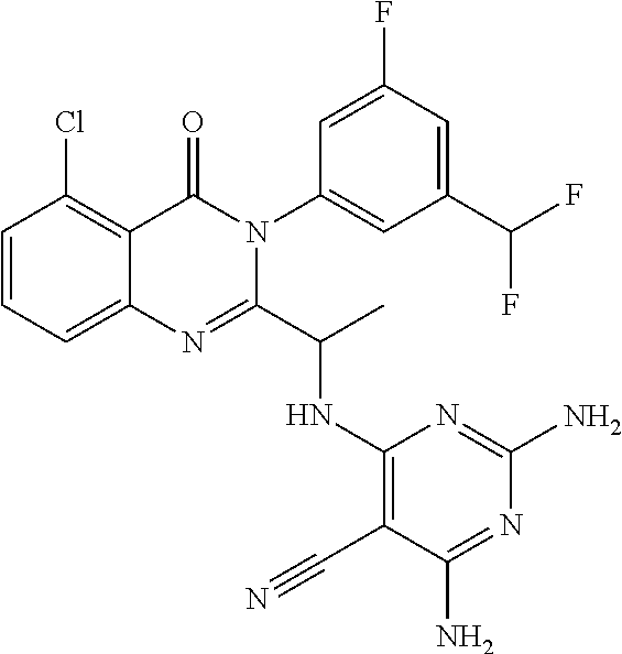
C1=CC=C2C(=C1Cl)C(=O)N(C1=CC(C(F)F)=CC(F)=C1)C(C(C)NC1=C(C#N)C(N)=NC(N)=N1)=N2
